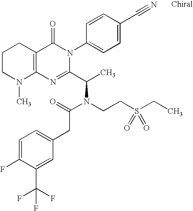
C12=C(CCCN1C)C(=O)N(C1=CC=C(C#N)C=C1)C(C(C)N(CCS(CC)(=O)=O)C(=O)CC1=CC=C(F)C(C(F)(F)F)=C1)=N2
